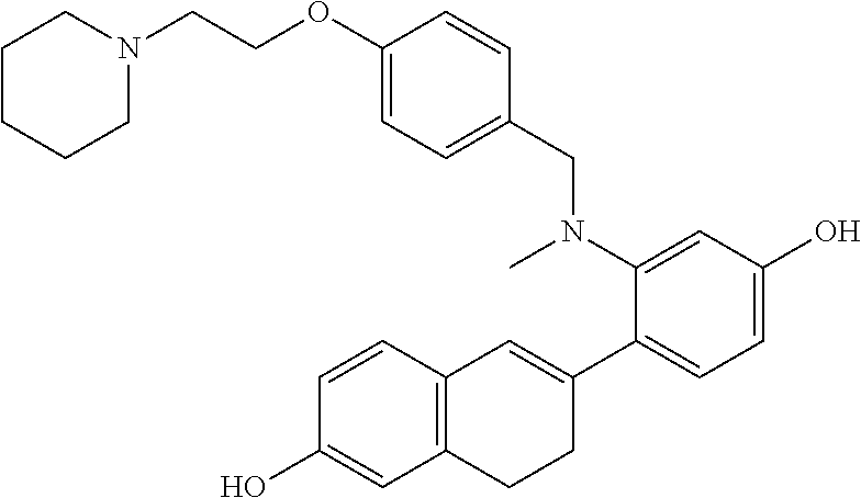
C1(CN(C2=CC(O)=CC=C2C2=CC3=C(CC2)C=C(O)C=C3)C)=CC=C(OCCN2CCCCC2)C=C1
